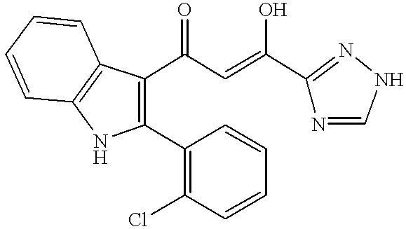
C1(C2=C(Cl)C=CC=C2)=C(C(C=C(O)C2=NNC=N2)=O)C2=C(N1)C=CC=C2
